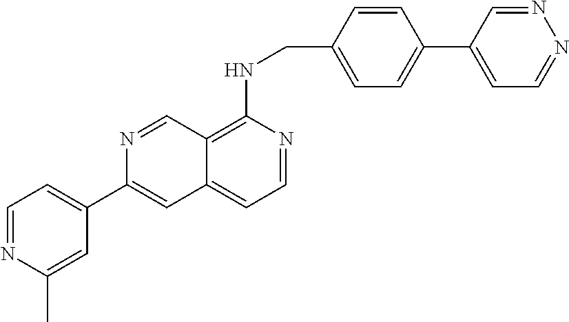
C1=NC(C)=CC(C2=CC3=CC=NC(NCC4=CC=C(C5=CC=NN=C5)C=C4)=C3C=N2)=C1
